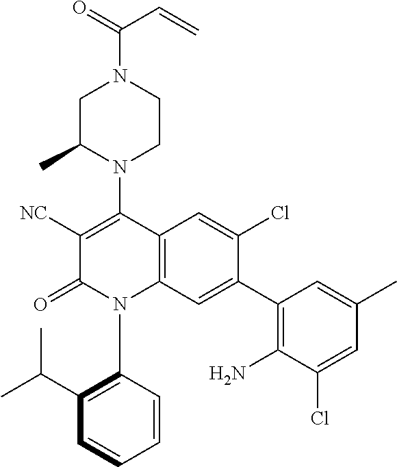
C1C(C)N(C2=C([NC])C(=O)N(C3=C(C(C)C)C=CC=C3)C3=C2C=C(Cl)C(C2=C(N)C(Cl)=CC(C)=C2)=C3)CCN1C(=O)C=C
